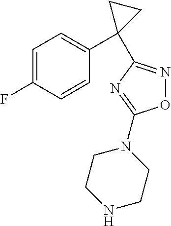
C1=C(F)C=CC(C2(C3=NOC(N4CCNCC4)=N3)CC2)=C1
